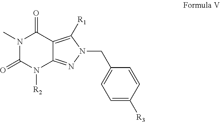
C12=C([R1])N(CC3=CC=C([R3])C=C3)N=C1N([R2])C(=O)N(C)C2=O
